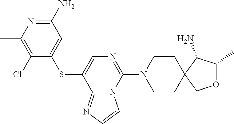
C1(N)=NC(C)=C(Cl)C(SC2=CN=C(N3CCC4(CC3)COC(C)C4N)N3C2=NC=C3)=C1
